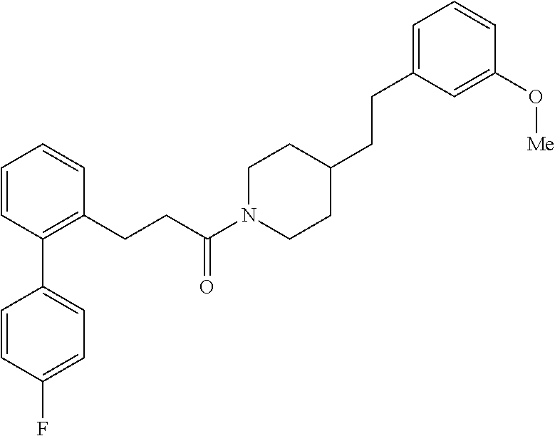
C1=CC(C2=CC=C(F)C=C2)=C(CCC(N2CCC(CCC3=CC=CC(O[Me])=C3)CC2)=O)C=C1
